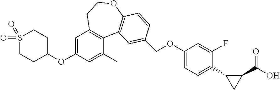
S1(=O)(=O)CCC(OC2=CC3=C(C(C)=C2)C2=C(OCC3)C=CC(COC3=CC=C(C4CC4C(O)=O)C(F)=C3)=C2)CC1
